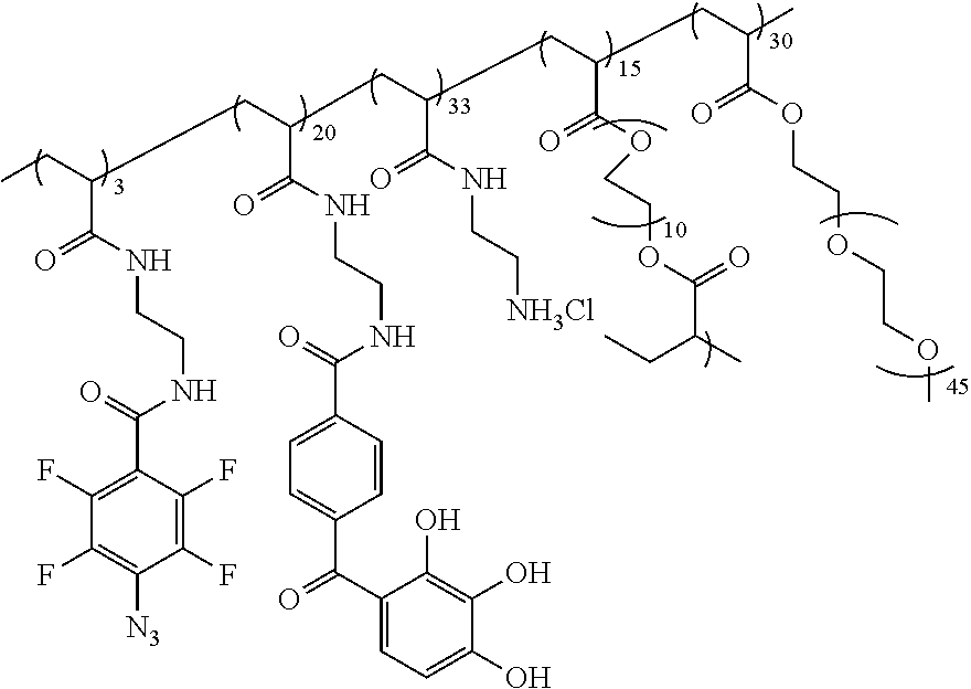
CCC(CC(C(NCCNC(C1=CC=C(C(C2=CC=C(O)C(O)=C2O)=O)C=C1)=O)=O)CC(C(NCC[NH3Cl])=O)CC(C(OCCOC(C(C)CC)=O)=O)CC(C(OCCOCCOC)=O)C)C(NCCNC(=O)C1=C(F)C(F)=C([N3])C(F)=C1F)=O
